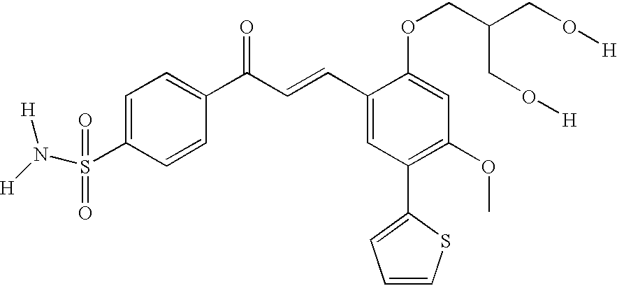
C1=C(S(N([H])[H])(=O)=O)C=CC(C(C=CC2=CC(C3=CC=CS3)=C(OC)C=C2OCC(CO[H])CO[H])=O)=C1
